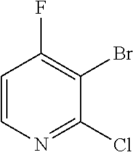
C1=CN=C(Cl)C(Br)=C1F
